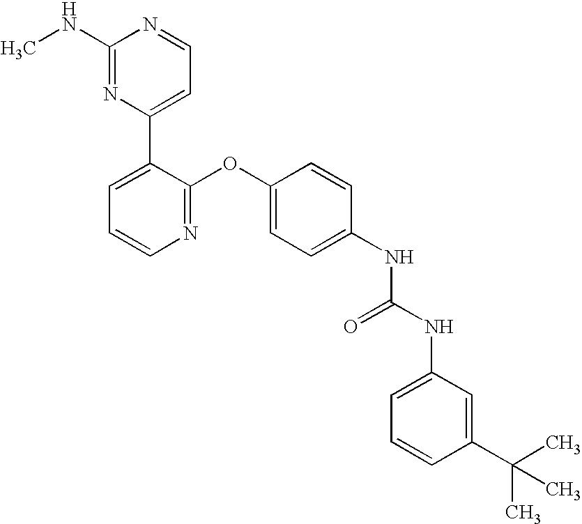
C1(NC)=NC(C2=CC=CN=C2OC2=CC=C(NC(NC3=CC=CC(C(C)(C)C)=C3)=O)C=C2)=CC=N1
